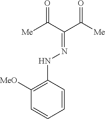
C1=CC(NN=C(C([Me])=O)C([Me])=O)=C([MeO])C=C1
